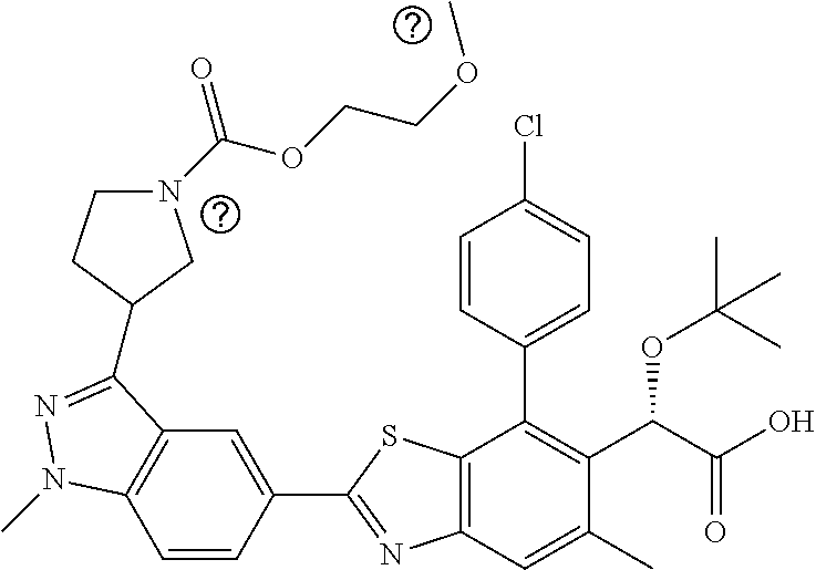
C1=CC(C2=NC3=C(S2)C(C2=CC=C(Cl)C=C2)=C(C(C(O)=O)OC(C)(C)C)C(C)=C3)=CC2=C1N(C)N=C2C1CCN(C(=O)OCCOC)C1
